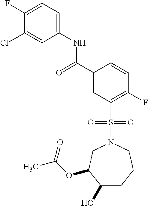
C1(F)=CC=C(NC(C2=CC(S(N3CC(OC(C)=O)C(O)CCC3)(=O)=O)=C(F)C=C2)=O)C=C1Cl
